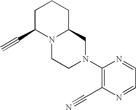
C#CC1N2C(CCC1)CN(C1=C(C#N)N=CC=N1)CC2
